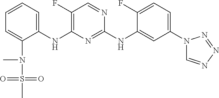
C1=CC=C(NC2=C(F)C=NC(NC3=CC(N4C=NN=N4)=CC=C3F)=N2)C(N(S(C)(=O)=O)C)=C1
